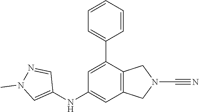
C12=C(C=C(NC3=CN(C)N=C3)C=C1C1=CC=CC=C1)CN(C#N)C2
